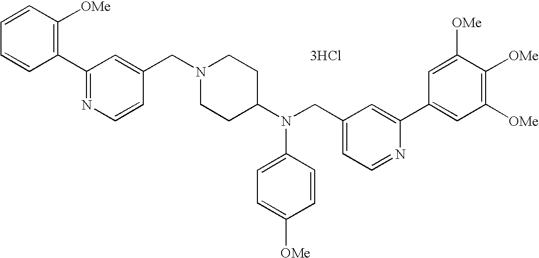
C1=CC=CC([OMe])=C1C1=NC=CC(CN2CCC(N(CC3=CC=NC(C4=CC([OMe])=C([OMe])C([OMe])=C4)=C3)C3=CC=C([OMe])C=C3)CC2)=C1.[3HCl]
